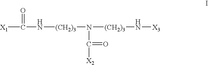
[X1]C(N[(CH2)3]N([(CH2)3]N[X3])C([X2])=O)=O
